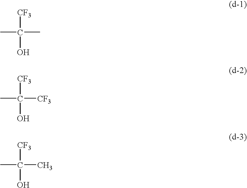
CC(C)(O)[CF3].CC([CF3])(O)[CF3].CC(C)(O)[CF3]
